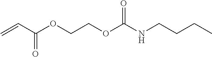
C(NCCCC)(OCCOC(C=C)=O)=O
